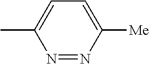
N1=NC([Me])=CC=C1C
